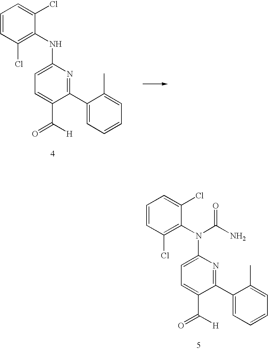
C1=C(NC2=C(Cl)C=CC=C2Cl)N=C(C2=CC=CC=C2C)C(C(=O)[H])=C1.C1=C(N(C2=C(Cl)C=CC=C2Cl)C(=O)N)N=C(C2=CC=CC=C2C)C(C(=O)[H])=C1
